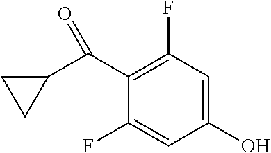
OC1=CC(F)=C(C(=O)C2CC2)C(F)=C1
